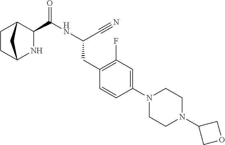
N1C2CCC(C1C(NC(C#N)CC1=C(F)C=C(N3CCN(C4COC4)CC3)C=C1)=O)C2
